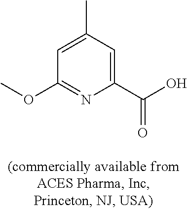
COC1=NC(C(=O)O)=CC(C)=C1
